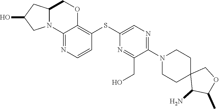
C12(C(N)C(C)OC1)CCN(C1=NC=C(SC3=C4OCC5CC(O)CN5C4=NC=C3)N=C1CO)CC2
